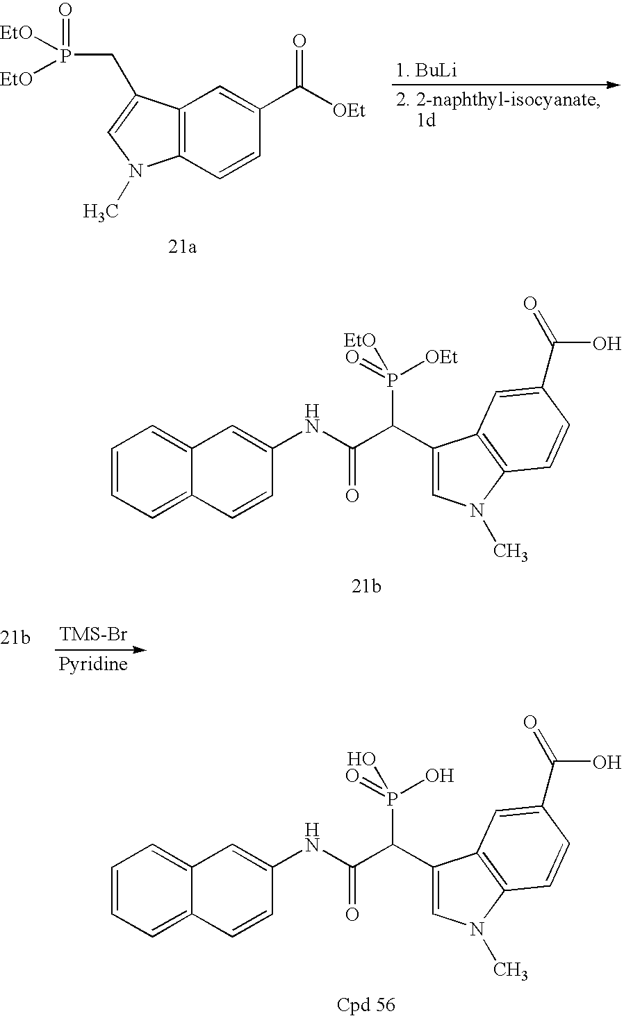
C1=CC=C2C(=C1)C=C(NC(C(C1=CN(C)C3=C1C=C(C(O)=O)C=C3)P(=O)([EtO])[OEt])=O)C=C2.C12=C(C=CC(C([OEt])=O)=C1)N(C)C=C2CP(=O)([EtO])[EtO].C1=CC=C2C(=C1)C=C(NC(C(C1=CN(C)C3=C1C=C(C(O)=O)C=C3)P(=O)(O)O)=O)C=C2
